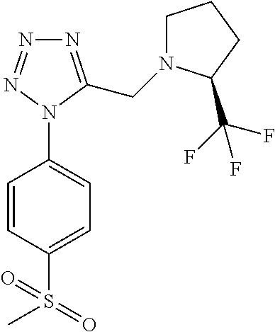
C1(N2C(CN3CCCC3C(F)(F)F)=NN=N2)=CC=C(S(C)(=O)=O)C=C1
